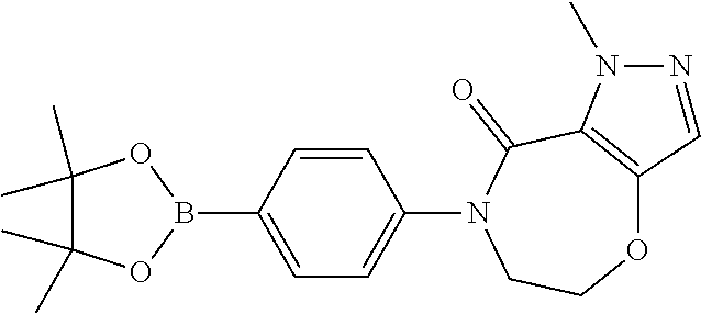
C1(C)(C)C(C)(C)OB(C2=CC=C(N3CCOC4=C(C3=O)N(C)N=C4)C=C2)O1
